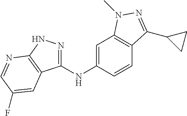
C1(NC2=CC3=C(C=C2)C(C2CC2)=NN3C)=NNC2=C1C=C(F)C=N2
